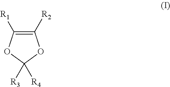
C1([R2])=C([R1])OC([R3])([R4])O1
